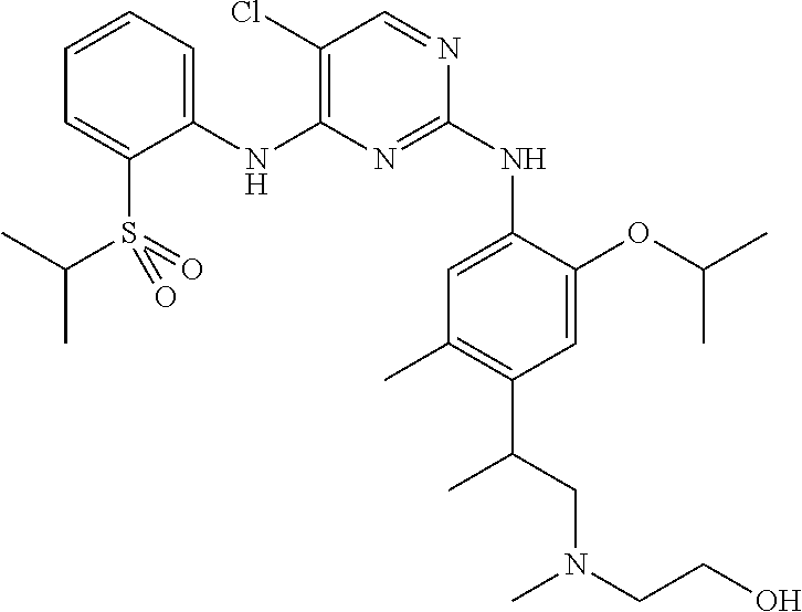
C1(NC2=C(Cl)C=NC(NC3=CC(C)=C(C(CN(CCO)C)C)C=C3OC(C)C)=N2)=CC=CC=C1S(=O)(C(C)C)=O
